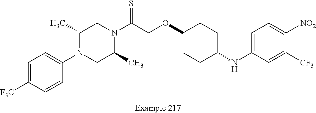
C1=C([F3C])C=CC(N2CC(C)N(C(COC3CCC(NC4=CC=C([NO2])C([CF3])=C4)CC3)=S)CC2C)=C1
